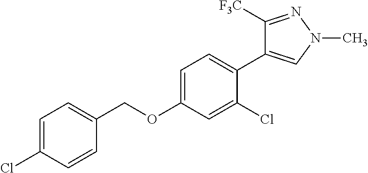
C1(OCC2=CC=C(Cl)C=C2)=CC=C(C2=CN(C)N=C2[F3C])C(Cl)=C1
